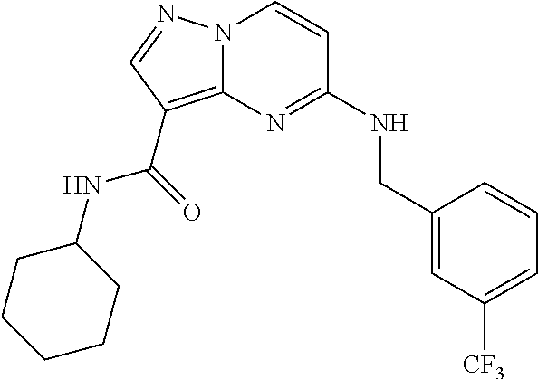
C1=C([CF3])C=C(CNC2=NC3=C(C(NC4CCCCC4)=O)C=NN3C=C2)C=C1
